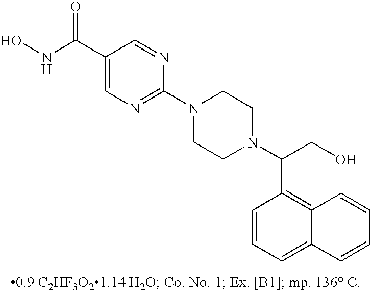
C1(C(NO)=O)=CN=C(N2CCN(C(CO)C3=C4C(=CC=C3)C=CC=C4)CC2)N=C1
